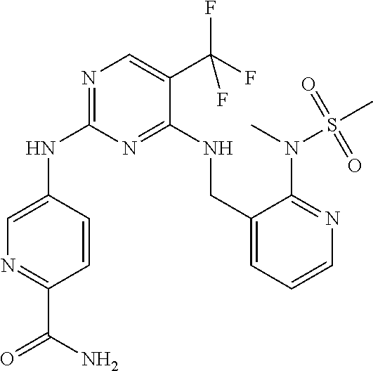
C1=C(NC2=NC=C(C(F)(F)F)C(NCC3=CC=CN=C3N(C)S(C)(=O)=O)=N2)C=CC(C(=O)N)=N1
